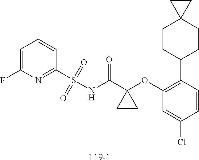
C1(OC2(C(=O)NS(C3=NC(F)=CC=C3)(=O)=O)CC2)=C(C2CCC3(CC2)CC3)C=CC(Cl)=C1.[I 19-1]
